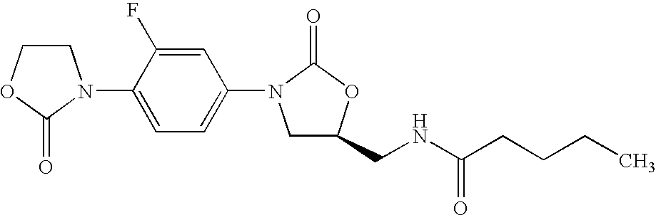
C1COC(=O)N1C1=CC=C(N2CC(CNC(CCCC)=O)OC2=O)C=C1F
